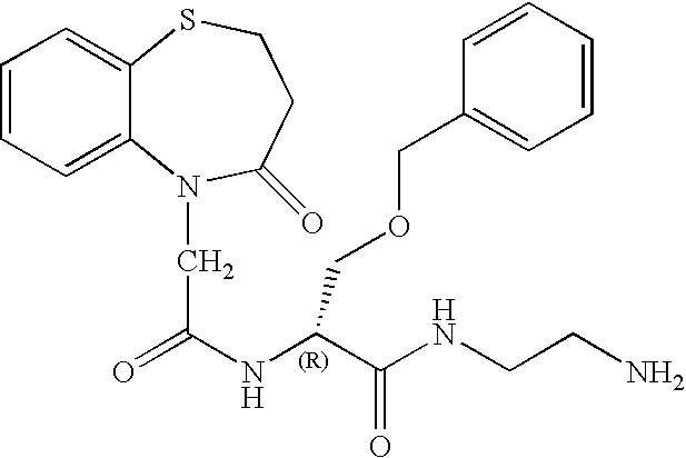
C1=CC=C2C(=C1)N(CC(=O)NC(C(NCCN)=O)COCC1=CC=CC=C1)C(=O)CCS2
